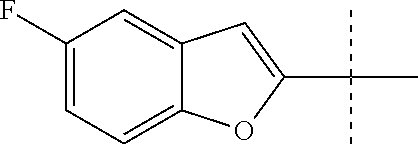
C1(F)=CC=C2C(=C1)C=C(C(C)(C)C)O2
